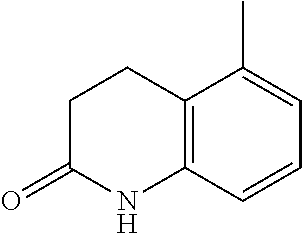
C12=C(C=CC=C1C)NC(=O)CC2
